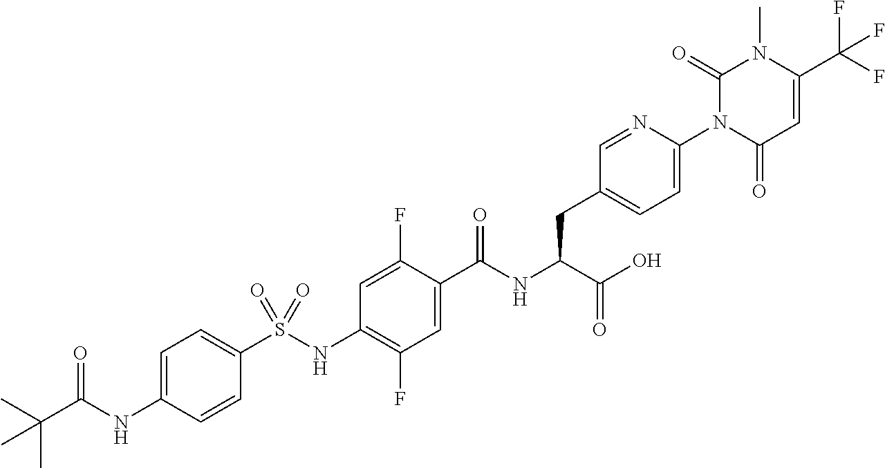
C1=CC(NC(C(C)(C)C)=O)=CC=C1S(NC1=C(F)C=C(C(NC(C(O)=O)CC2=CC=C(N3C(=O)C=C(C(F)(F)F)N(C)C3=O)N=C2)=O)C(F)=C1)(=O)=O
